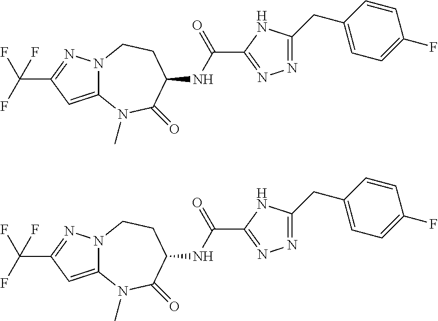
N12C(=CC(C(F)(F)F)=N1)N(C)C(=O)C(NC(C1=NN=C(CC3=CC=C(F)C=C3)N1)=O)CC2.N12C(=CC(C(F)(F)F)=N1)N(C)C(=O)C(NC(C1=NN=C(CC3=CC=C(F)C=C3)N1)=O)CC2
